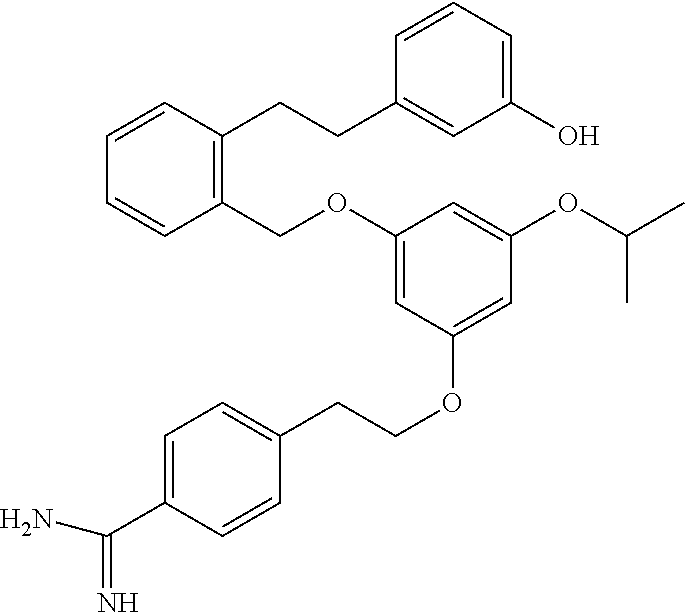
C1(COC2=CC(OCCC3=CC=C(C(N)=N)C=C3)=CC(OC(C)C)=C2)=C(CCC2=CC(O)=CC=C2)C=CC=C1
